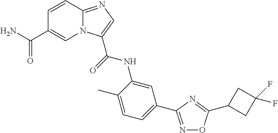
C1=CC2=NC=C(C(=O)NC3=CC(C4=NOC(C5CC(F)(F)C5)=N4)=CC=C3C)N2C=C1C(N)=O
